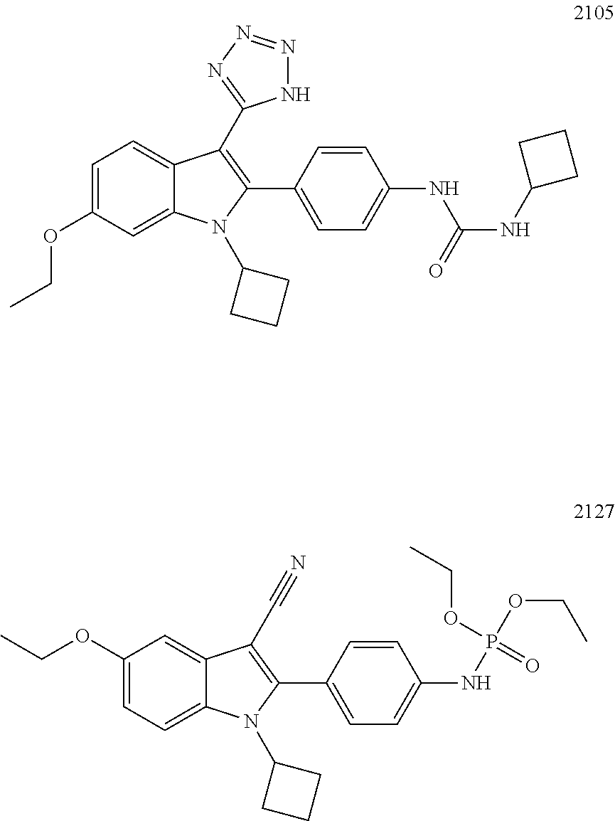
C1=C(OCC)C=C2C(=C1)C(C1=NN=NN1)=C(C1=CC=C(NC(NC3CCC3)=O)C=C1)N2C1CCC1.C1(OCC)=CC=C2C(=C1)C(C#N)=C(C1=CC=C(NP(OCC)(=O)OCC)C=C1)N2C1CCC1
